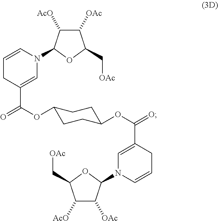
C1([OAc])C([AcO])C(N2C=CCC(C(OC3CCC(OC(=O)C4=CN(C5C([OAc])C([AcO])C(C[OAc])O5)C=CC4)CC3)=O)=C2)OC1C[OAc]
